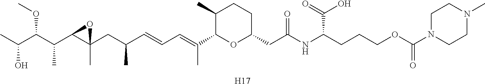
C1(C)C(C(=CC=CC(CC2(C)C(C(C(C(C)O)OC)C)O2)C)C)OC(CC(NC(CCCOC(N2CCN(C)CC2)=O)C(=O)O)=O)CC1.[H17]
